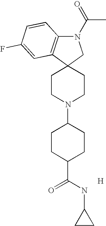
[H].C1CN(C2CCC(C(=O)NC3CC3)CC2)CCC12CN(C(=O)C)C1=C2C=C(F)C=C1
